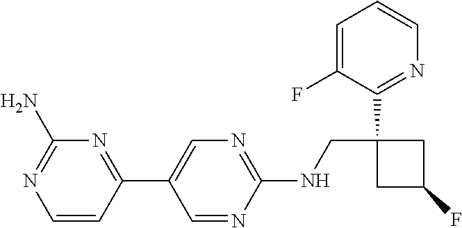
C1=NC(NCC2(C3=NC=CC=C3F)CC(F)C2)=NC=C1C1=NC(N)=NC=C1
